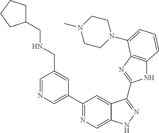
C1=NC=C(C2=NC=C3C(=C2)C(C2=NC4=C(N2)C=CC=C4N2CCN(C)CC2)=NN3)C=C1CNCC1CCCC1
